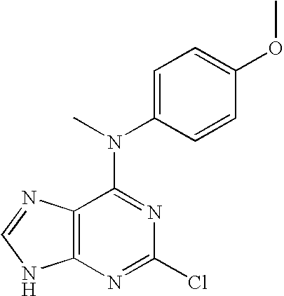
C12=C(C(N(C3=CC=C(OC)C=C3)C)=NC(Cl)=N1)N=CN2
